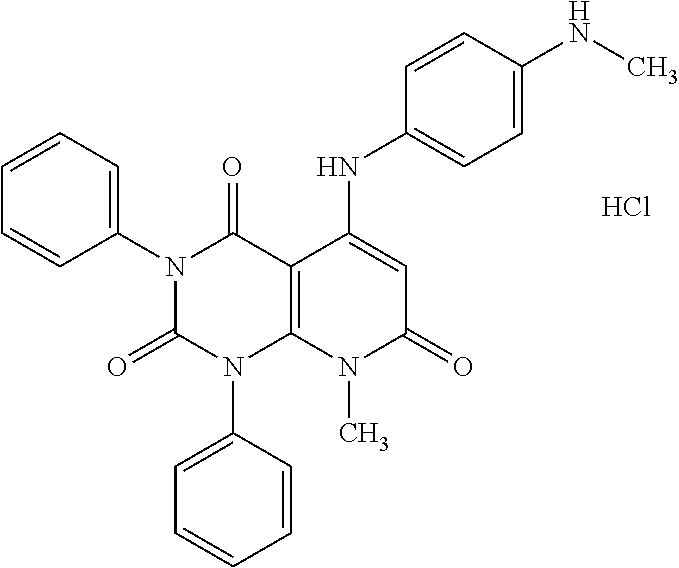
C1(N2C(=O)N(C3=CC=CC=C3)C3=C(C2=O)C(NC2=CC=C(NC)C=C2)=CC(=O)N3C)=CC=CC=C1.Cl
